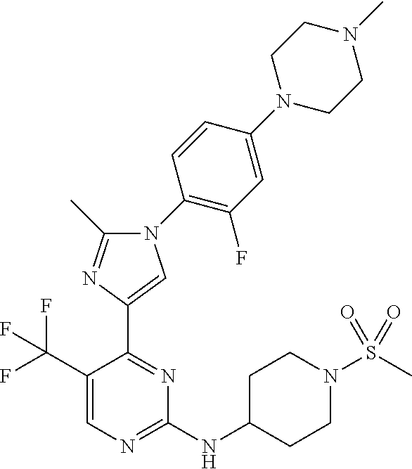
C1(NC2CCN(S(C)(=O)=O)CC2)=NC=C(C(F)(F)F)C(C2=CN(C3=C(F)C=C(N4CCN(C)CC4)C=C3)C(C)=N2)=N1
